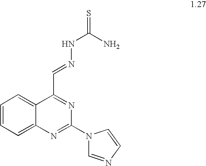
C1=CC=C2C(=C1)C(C=NNC(=S)N)=NC(N1C=NC=C1)=N2
